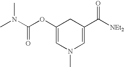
C1(OC(N(C)C)=O)=CN(C)C=C(C([NEt2])=O)C1
